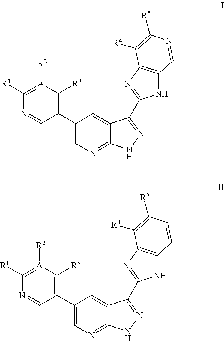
C1(C2=CN=C3C(=C2)C(C2=NC4=C(N2)C=NC([R5])=C4[R4])=NN3)=C([R3])[A]([R2])=C([R1])N=C1.C1(C2=CN=C3C(=C2)C(C2=NC4=C(N2)C=CC([R5])=C4[R4])=NN3)=C([R3])[A]([R2])=C([R1])N=C1
